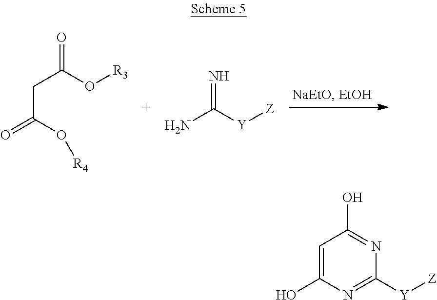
NC([Y][Z])=N.C(C(O[R4])=O)C(O[R3])=O.C1=C(O)N=C([Y][Z])N=C1O
